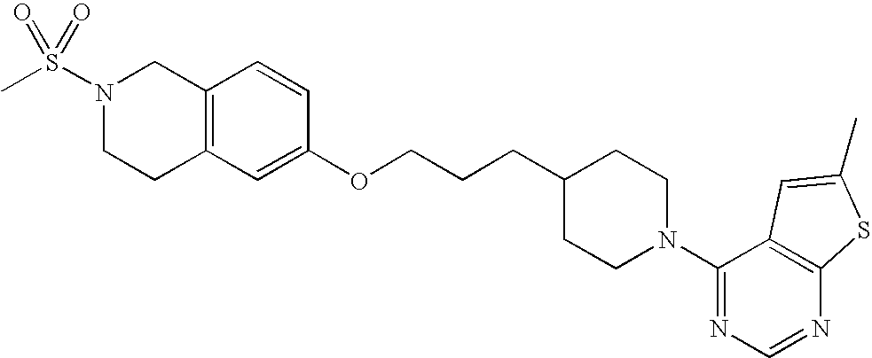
C1(OCCCC2CCN(C3=NC=NC4=C3C=C(C)S4)CC2)=CC2=C(C=C1)CN(S(C)(=O)=O)CC2
